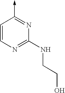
C1=CN=C(NCCO)N=C1->C
